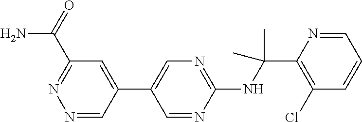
C1(NC(C2=C(Cl)C=CC=N2)(C)C)=NC=C(C2=CC(C(=O)N)=NN=C2)C=N1
